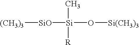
[(CH3)3][SiO][Si](C)([R])O[Si(CH3)3]
